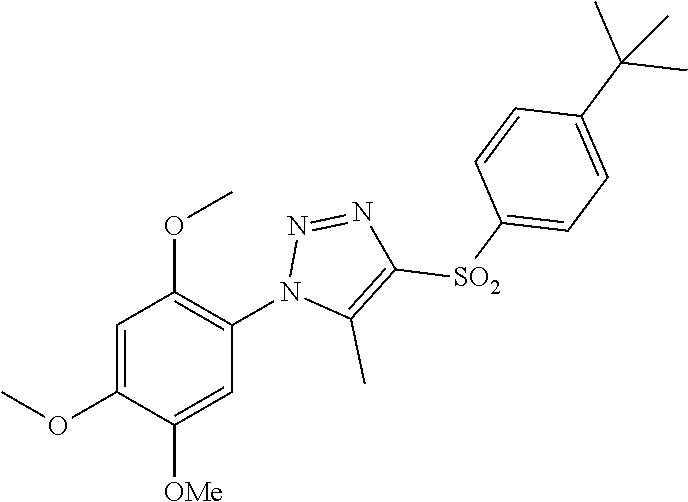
C1=C(OC)C([OMe])=CC(N2C(C)=C([SO2]C3=CC=C(C(C)(C)C)C=C3)N=N2)=C1OC
